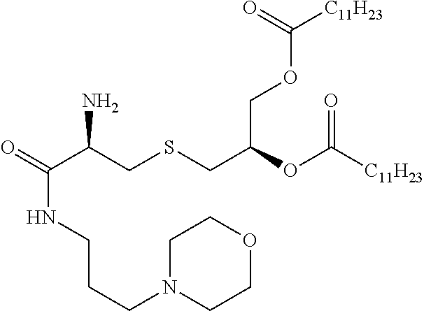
O=C(C(CSCC(OC([C11H23])=O)COC([C11H23])=O)N)NCCCN1CCOCC1
